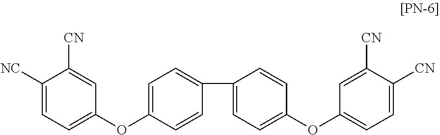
C1([NC])=CC=C(OC2=CC=C(C3=CC=C(OC4=CC=C([CN])C([CN])=C4)C=C3)C=C2)C=C1[CN]
